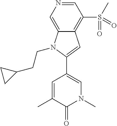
C1(C2=CN(C)C(=O)C(C)=C2)=CC2=C(S(C)(=O)=O)C=NC=C2N1CCC1CC1
